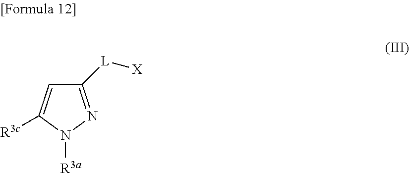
C1([L][X])=NN([R3a])C([R3c])=C1
